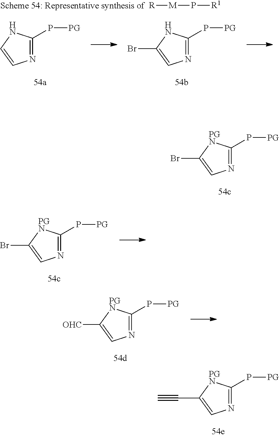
N1=C(P[PG])[PGN]C(Br)=C1.N1=C(P[PG])[PGN]C(Br)=C1.N1=C(P[PG])[PGN]C([OHC])=C1.N1=C(P[PG])[PGN]C(C#C)=C1.[R][M]P[R1].N1=C(P[PG])NC=C1.N1=C(P[PG])NC(Br)=C1
